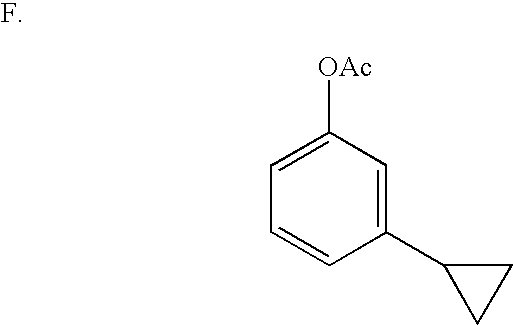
C1(C2CC2)=CC([OAc])=CC=C1
